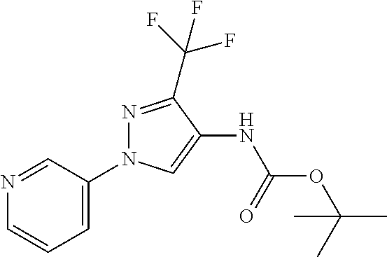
N1=CC(N2N=C(C(F)(F)F)C(NC(OC(C)(C)C)=O)=C2)=CC=C1
